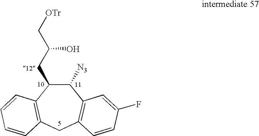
C1([N3])C(CC(C[OTr])O)C2=C(CC3=C1C=C(F)C=C3)C=CC=C2
